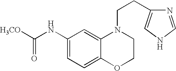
C1(NC([H3CO])=O)=CC=C2C(=C1)N(CCC1=CNC=N1)CCO2
